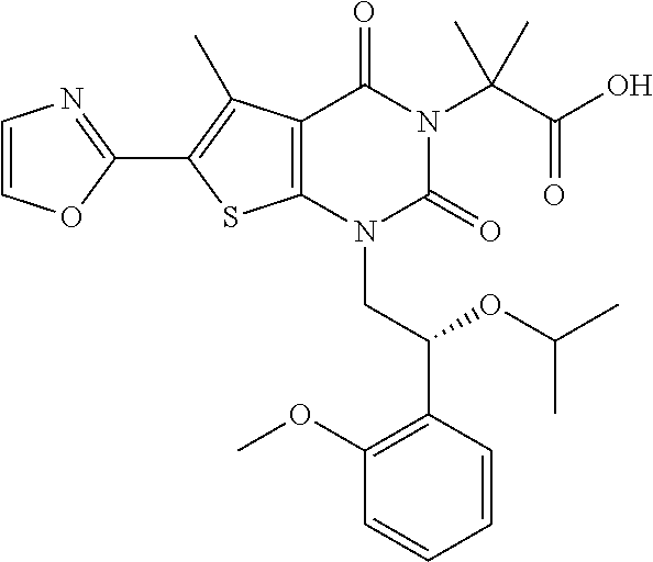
C12=C(N(CC(C3=C(OC)C=CC=C3)OC(C)C)C(=O)N(C(C(O)=O)(C)C)C1=O)SC(C1=NC=CO1)=C2C
